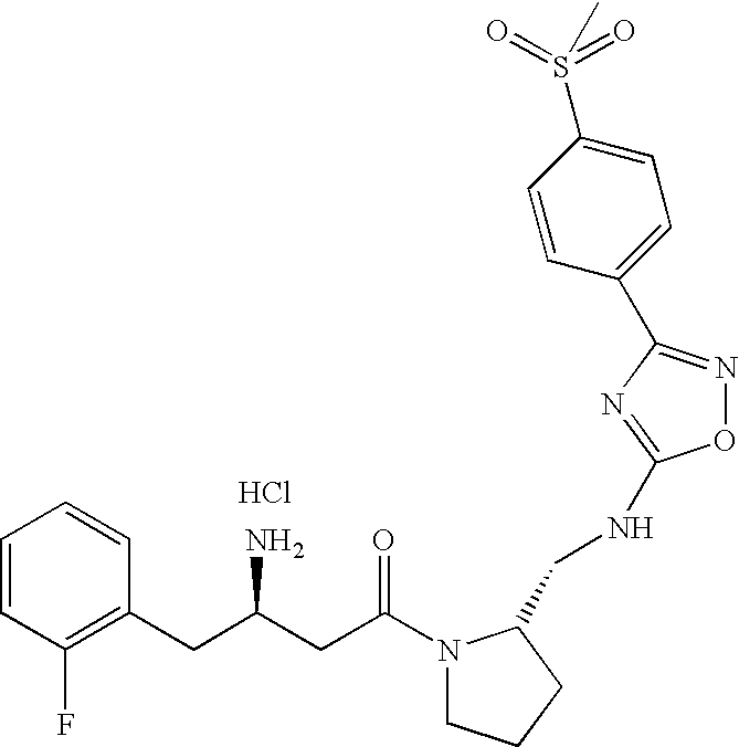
Cl.C1=CC(F)=C(CC(CC(N2CCCC2CNC2=NC(C3=CC=C(S(=O)(C)=O)C=C3)=NO2)=O)N)C=C1
